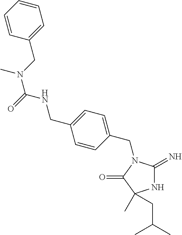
N1C(=N)N(CC2=CC=C(CNC(N(CC3=CC=CC=C3)C)=O)C=C2)C(=O)C1(C)CC(C)C
